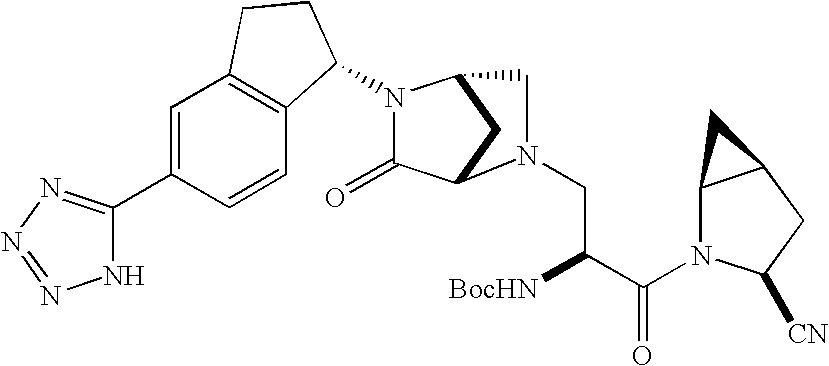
C1=C(C2=NN=NN2)C=CC2=C1CCC2N1C(=O)C2CC1CN2CC([BocHN])C(=O)N1C2C(CC1[CN])C2
